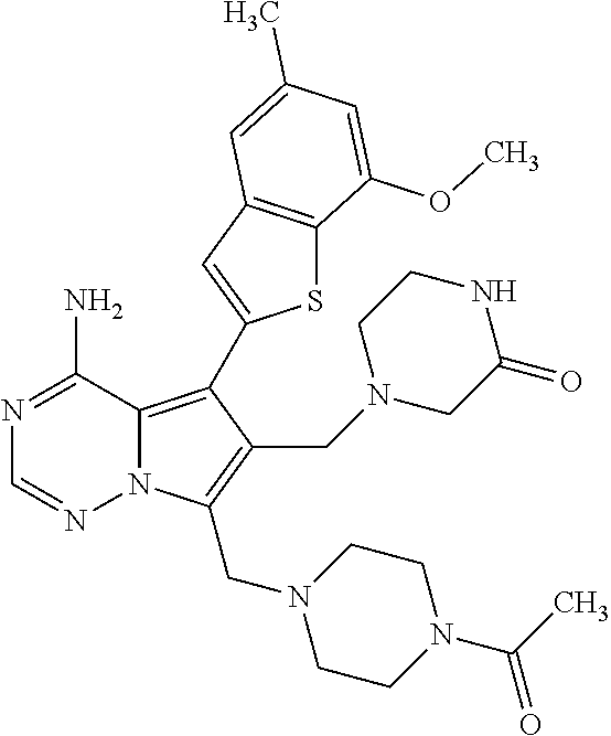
N12C(=C(C3=CC4=C(S3)C(OC)=CC(C)=C4)C(CN3CC(=O)NCC3)=C1CN1CCN(C(C)=O)CC1)C(N)=NC=N2
